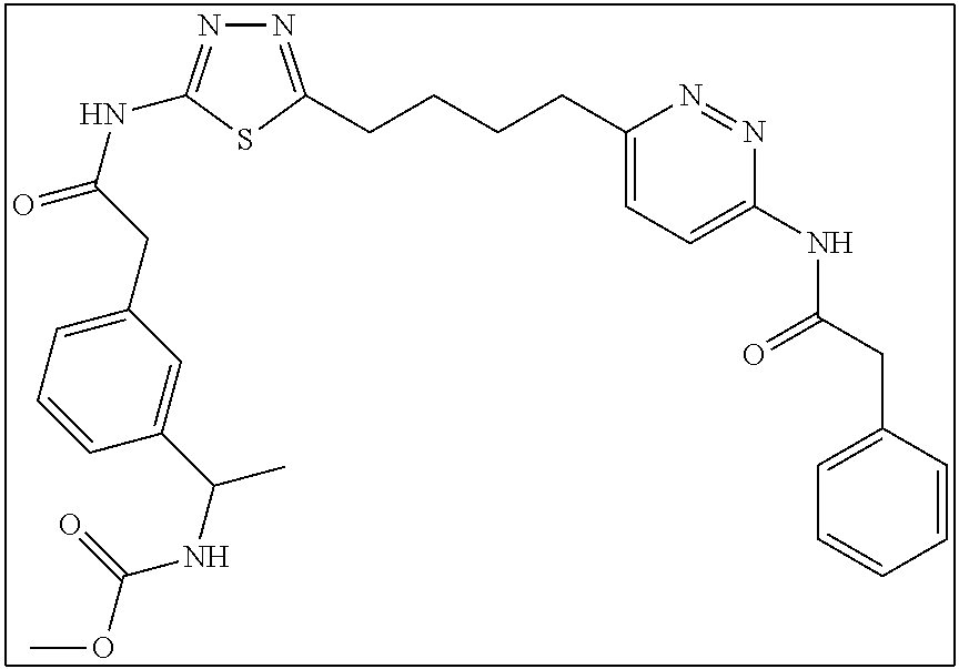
N1=C(CCCCC2=CC=C(NC(CC3=CC=CC=C3)=O)N=N2)SC(NC(=O)CC2=CC=CC(C(C)NC(OC)=O)=C2)=N1
